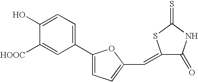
C1(C2=CC=C(C=C3C(=O)NC(=S)S3)O2)=CC=C(O)C([HOOC])=C1
